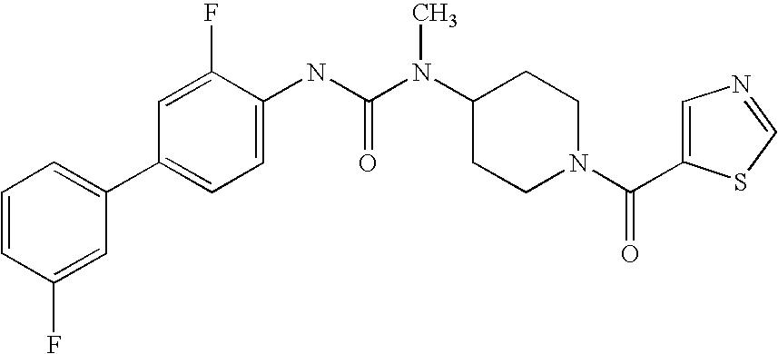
C1=CC(F)=CC(C2=CC=C(NC(N(C3CCN(C(=O)C4=CN=CS4)CC3)C)=O)C(F)=C2)=C1
